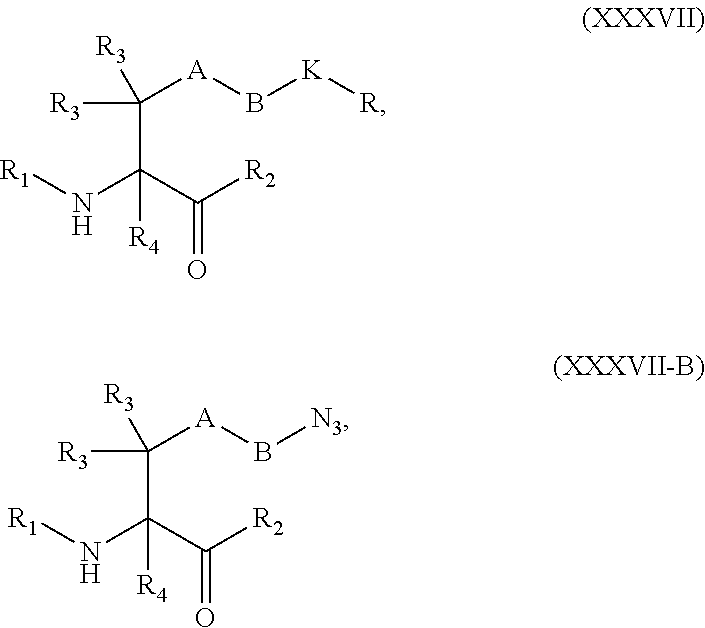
[R3]C(C(C([R2])=O)(N[R1])[R4])([A]B[K][R])[R3].[R3]C(C(C([R2])=O)(N[R1])[R4])([A]B[N3])[R3]
